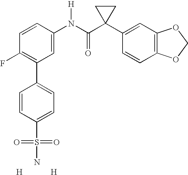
C1=CC(N(C(C2(C3=CC4=C(C=C3)OCO4)CC2)=O)[H])=CC(C2=CC=C(S(=O)(=O)N)C=C2)=C1F.[H].[H]
